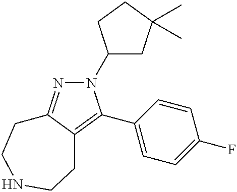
N1(C2CC(C)(C)CC2)N=C2C(=C1C1=CC=C(F)C=C1)CCNCC2
